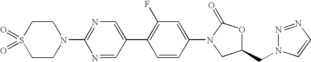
C1CN(C2=NC=C(C3=C(F)C=C(N4C(=O)OC(CN5N=NC=C5)C4)C=C3)C=N2)CCS1(=O)=O
